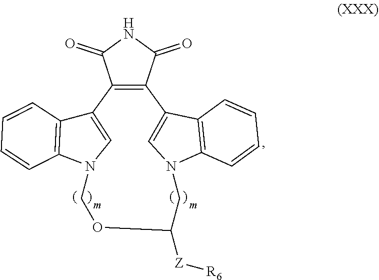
C12=C(C(=O)NC1=O)C1=CN(C3=C1C=CC=C3)CC([Z][R6])OCN1C3=C(C2=C1)C=CC=C3
